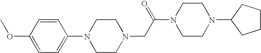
C1(N2CCN(CC(N3CCN(C4CCCC4)CC3)=O)CC2)=CC=C(OC)C=C1
